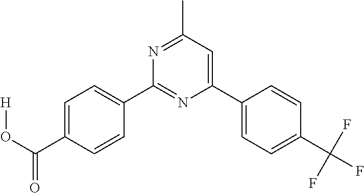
C1=C(C(O[H])=O)C=CC(C2=NC(C3=CC=C(C(F)(F)F)C=C3)=CC(C)=N2)=C1
